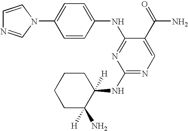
C1=CN(C2=CC=C(NC3=NC(NC4([H])CCCCC4([H])N)=NC=C3C(=O)N)C=C2)C=N1
